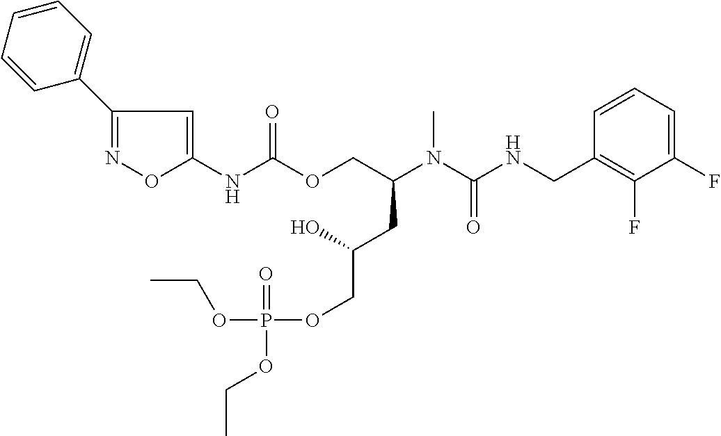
C1=CC(CNC(N(C(COC(NC2=CC(C3=CC=CC=C3)=NO2)=O)CC(COP(=O)(OCC)OCC)O)C)=O)=C(F)C(F)=C1
